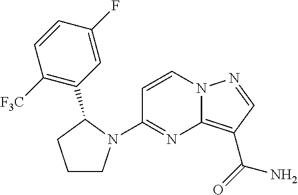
C1=CN2C(=C(C(N)=O)C=N2)N=C1N1CCCC1C1=C([F3C])C=CC(F)=C1
